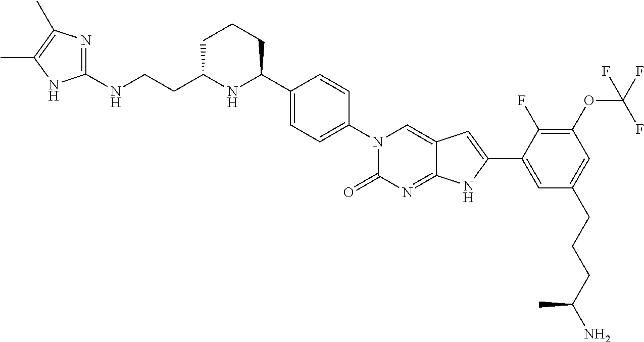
C(CC1NC(C2=CC=C(N3C(=O)N=C4C(=C3)C=C(C3=CC(CCCC(N)C)=CC(OC(F)(F)F)=C3F)N4)C=C2)CCC1)NC1=NC(C)=C(C)N1
